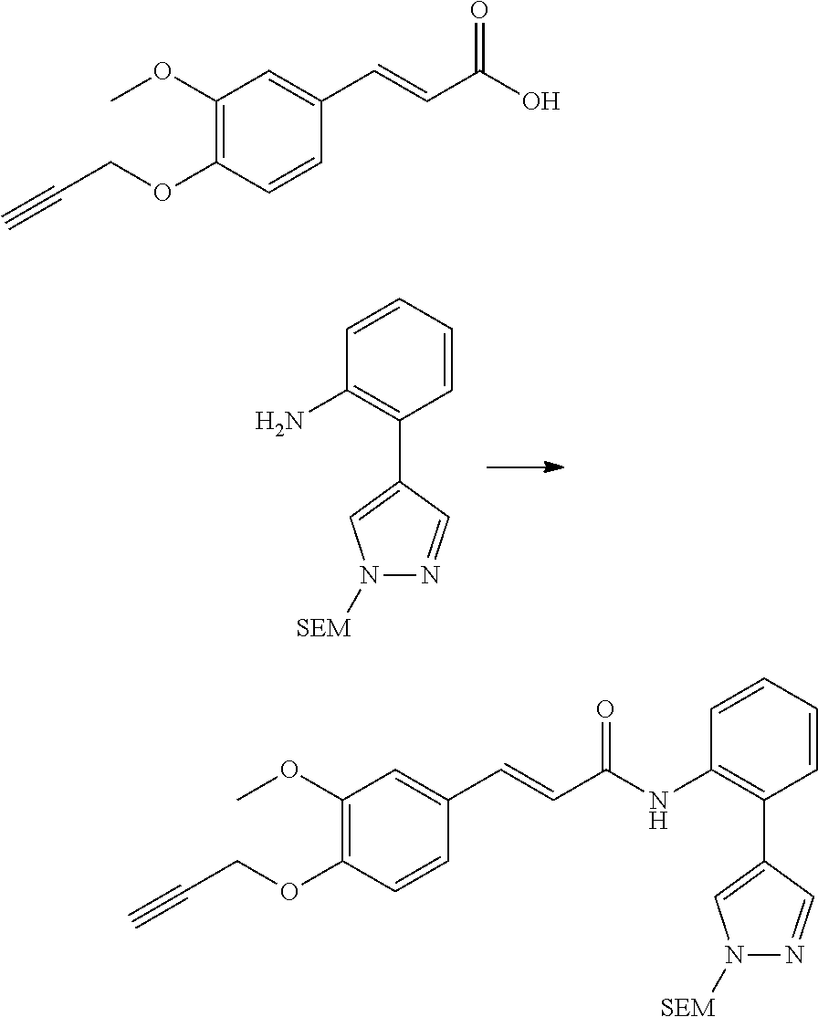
C1=CC=CC(N)=C1C1=CN([SEM])N=C1.C1=CC=CC(NC(C=CC2=CC(OC)=C(OCC#C)C=C2)=O)=C1C1=CN([SEM])N=C1.OC(C=CC1=CC(OC)=C(OCC#C)C=C1)=O
